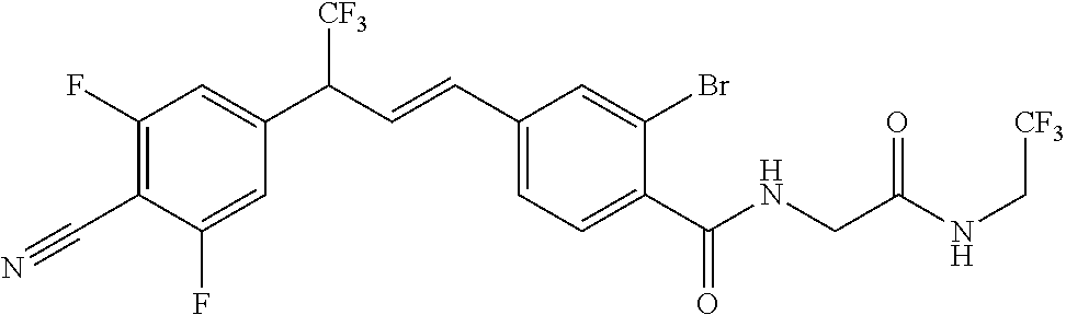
C1(C#N)=C(F)C=C(C(C=CC2=CC=C(C(NCC(NC[CF3])=O)=O)C(Br)=C2)[CF3])C=C1F
